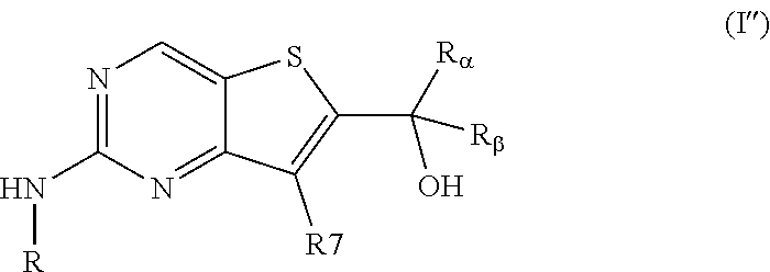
N1=C(N[R])N=C2C(=C1)SC(C(O)([Rb])[Ra])=C2[R7]
